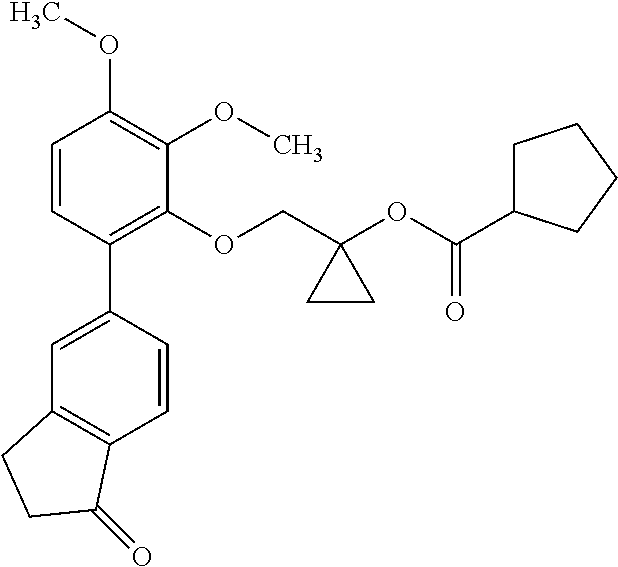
C1=CC(C2=CC3=C(C=C2)C(=O)CC3)=C(OCC2(OC(C3CCCC3)=O)CC2)C(OC)=C1OC
